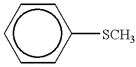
c1cc([SCH3])ccc1
